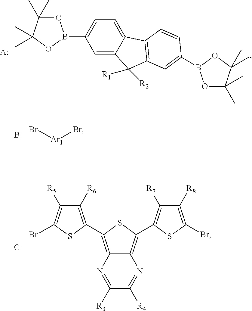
C1=C(B2OC(C)(C)C(C)(C)O2)C=C2C(=C1)C1=C(C2([R1])[R2])C=C(B2OC(C)(C)C(C)(C)O2)C=C1.[A:].Br[Ar1]Br.B.C1([R6])=C(C2=C3N=C([R3])C([R4])=NC3=C(C3=C([R7])C([R8])=C(Br)S3)S2)SC(Br)=C1[R5].[C:]
